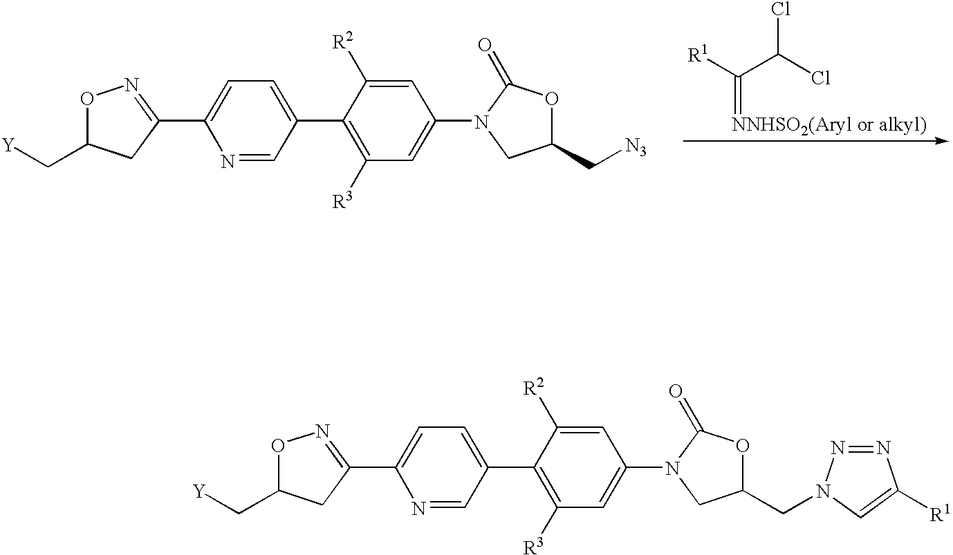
O1C(C[Y])CC(C2=CC=C(C3=C([R3])C=C(N4CC(C[N3])OC4=O)C=C3[R2])C=N2)=N1.[R1]C(C(Cl)Cl)=[NNHSO2(Aryl or alkyl)].O1C(C[Y])CC(C2=CC=C(C3=C([R3])C=C(N4CC(CN5N=NC([R1])=C5)OC4=O)C=C3[R2])C=N2)=N1
